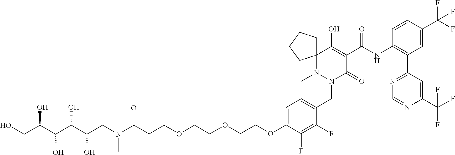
C1=C(OCCOCCOCCC(N(CC(C(C(C(CO)O)O)O)O)C)=O)C(F)=C(F)C(CN2C(=O)C(C(NC3=C(C4=NC=NC(C(F)(F)F)=C4)C=C(C(F)(F)F)C=C3)=O)=C(O)C3(N2C)CCCC3)=C1
